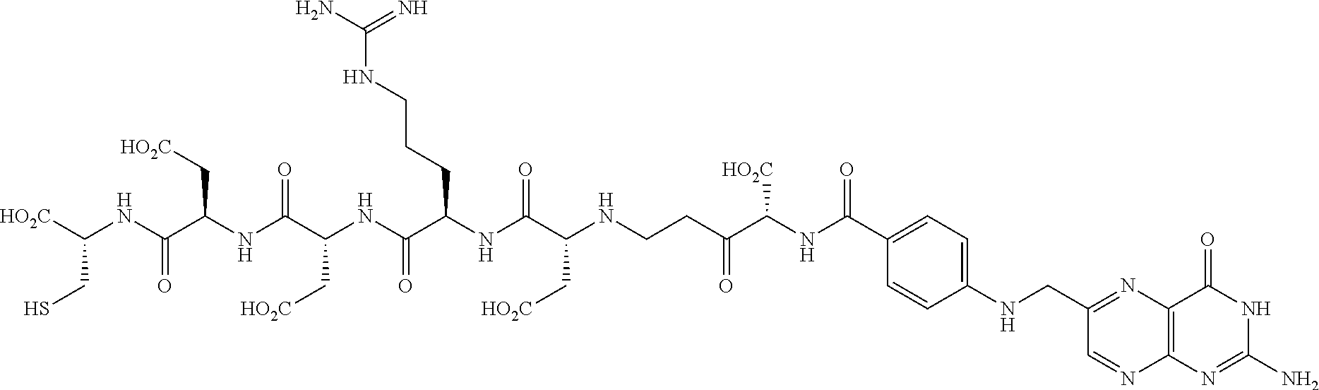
C(CS)([HO2C])NC(=O)C(C[HO2C])NC(C(C[HO2C])NC(C(CCCNC(N)=N)NC(=O)C(C[HO2C])NCCC(C(NC(C1=CC=C(NCC2=NC3=C(N=C2)N=C(N)NC3=O)C=C1)=O)[HO2C])=O)=O)=O
